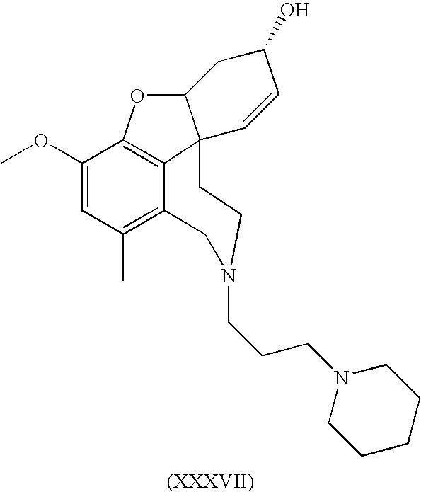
C1(OC)=CC(C)=C2C3=C1OC1C3(C=CC(O)C1)CCN(CCCN1CCCCC1)C2
